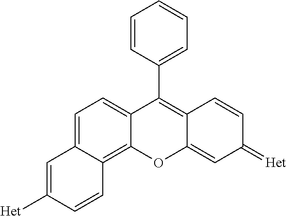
C1=CC(C2=C3C(=CC(=[Het])C=C3)OC3=C4C(=CC=C23)C=C([Het])C=C4)=CC=C1
